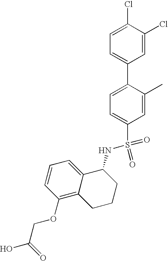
C1=C(Cl)C(Cl)=CC(C2=CC=C(S(NC3C4=CC=CC(OCC(O)=O)=C4CCC3)(=O)=O)C=C2C)=C1
